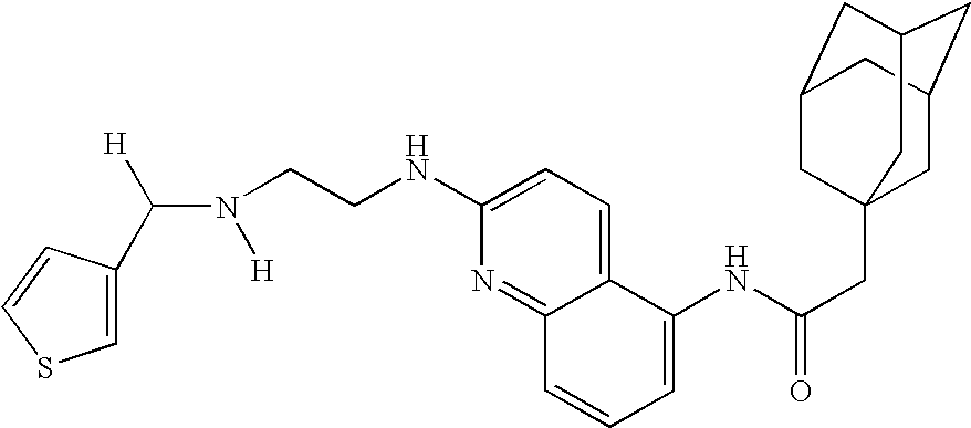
C(N([H])CCNC1=CC=C2C(=N1)C=CC=C2NC(CC12CC3CC(CC(C1)C3)C2)=O)([H])C1=CSC=C1
